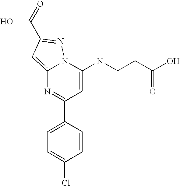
C1(C2=CC=C(Cl)C=C2)=NC2=CC(C(O)=O)=NN2C(NCCC(O)=O)=C1
